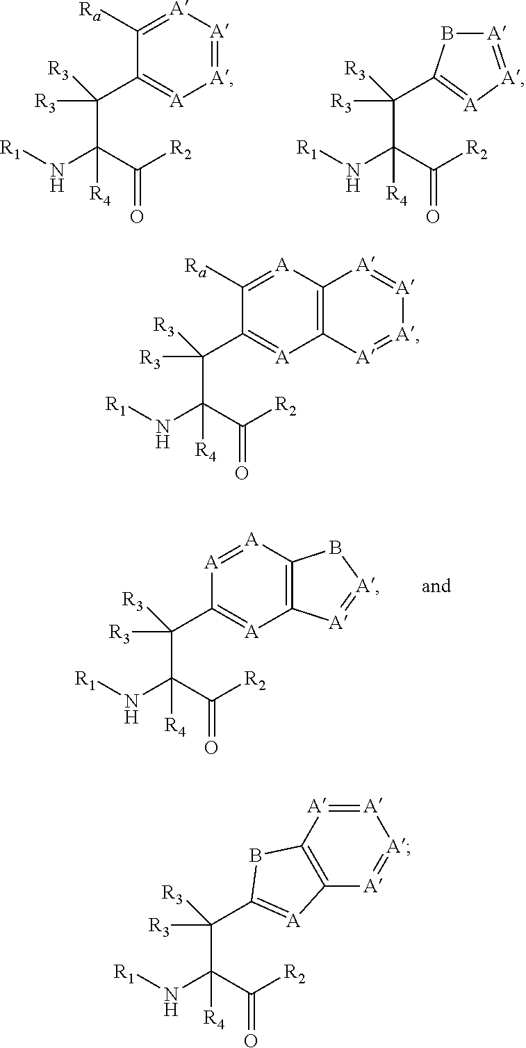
[R1]NC(C([R2])=O)(C(C1=[A][A]=[A][A]=C1[Ra])([R3])[R3])[R4].[R1]NC(C([R2])=O)(C([R3])([R3])C1=[A][A]=[A]B1)[R4].[R1]NC(C([R2])=O)(C(C1=[A]C2=C([A]=[A]1)B[A]=[A]2)([R3])[R3])[R4].[R1]NC(C([R2])=O)(C(C1=[A]C2=C([A]=C1[Ra])[A]=[A][A]=[A]2)([R3])[R3])[R4].[R1]NC(C([R2])=O)(C([R3])([R3])C1=[A]C2=C([A]=[A][A]=[A]2)B1)[R4]
